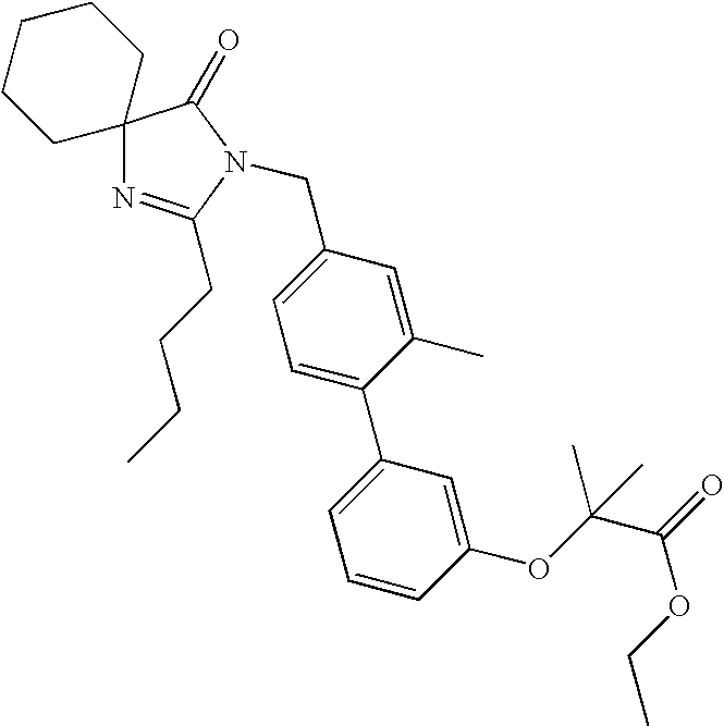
C12(N=C(CCCC)N(CC3=CC=C(C4=CC=CC(OC(C(=O)OCC)(C)C)=C4)C(C)=C3)C1=O)CCCCC2
